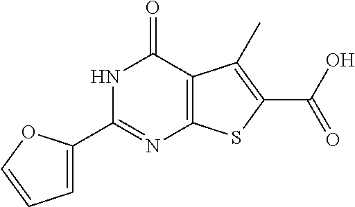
C1=C(C2=NC3=C(C(=O)N2)C(C)=C(C(O)=O)S3)OC=C1
